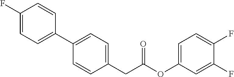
C1(C2=CC=C(F)C=C2)=CC=C(CC(=O)OC2=CC=C(F)C(F)=C2)C=C1
